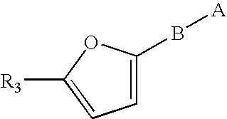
C1=C(B[A])OC([R3])=C1
